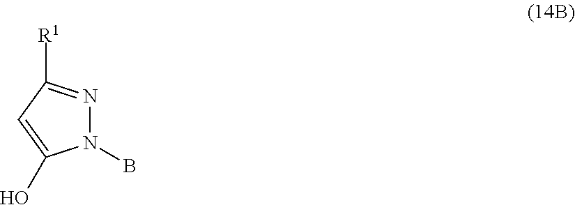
N1(B)N=C([R1])C=C1O
